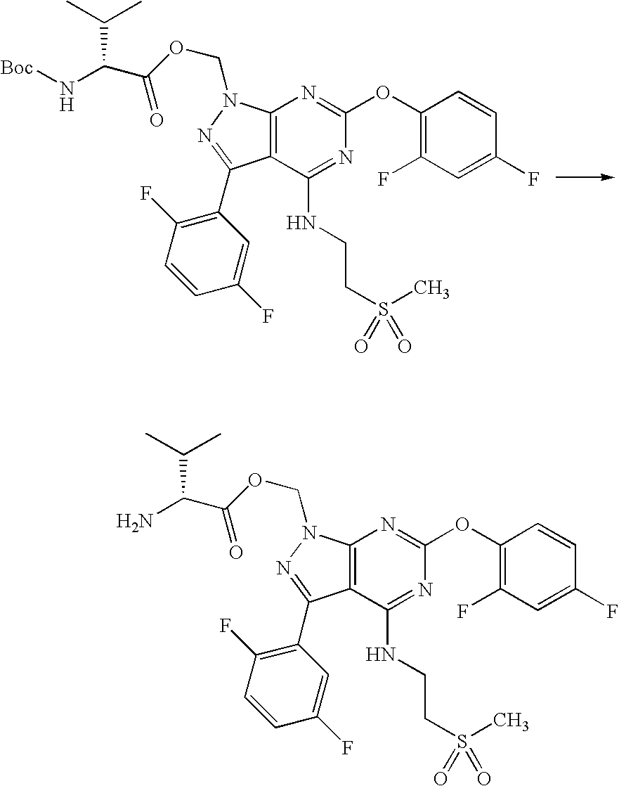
N1=C(NCCS(=O)(C)=O)C2=C(N=C1OC1=C(F)C=C(F)C=C1)N(COC(=O)C(N)C(C)C)N=C2C1=C(F)C=CC(F)=C1.N1=C(NCCS(=O)(C)=O)C2=C(N=C1OC1=C(F)C=C(F)C=C1)N(COC(=O)C(N[Boc])C(C)C)N=C2C1=C(F)C=CC(F)=C1
